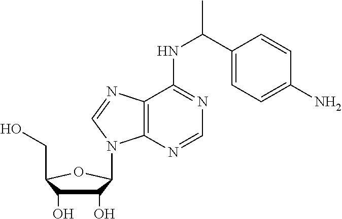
C1(O)C(O)C(CO)OC1N1C2=C(N=C1)C(NC(C)C1=CC=C(N)C=C1)=NC=N2
